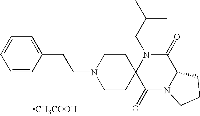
[CH3COOH].C1(CCN2CCC3(CC2)C(=O)N2C(C(=O)N3CC(C)C)CCC2)=CC=CC=C1
